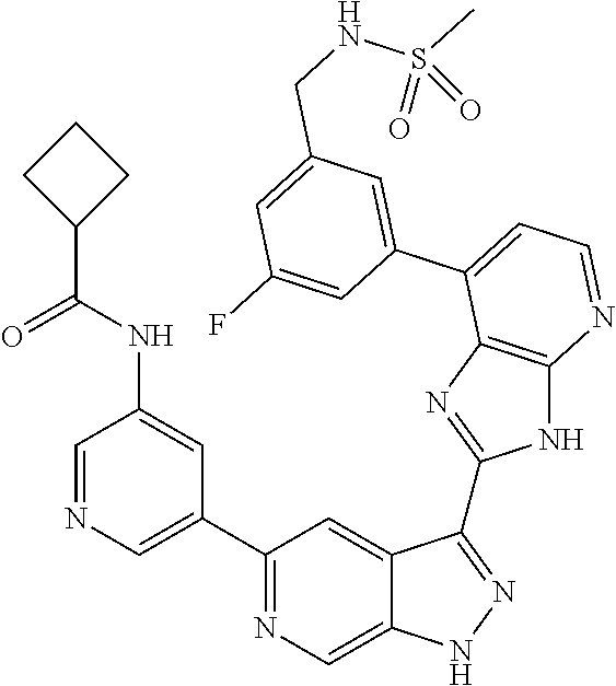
C1=NC=C(C2=NC=C3C(=C2)C(C2=NC4=C(N2)N=CC=C4C2=CC(CNS(C)(=O)=O)=CC(F)=C2)=NN3)C=C1NC(C1CCC1)=O
